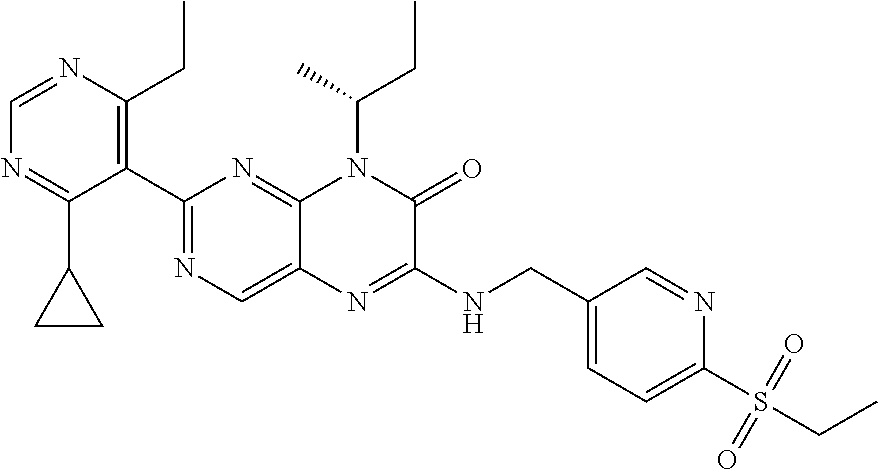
C1=NC(CC)=C(C2=NC=C3C(=N2)N(C(CC)C)C(=O)C(NCC2=CC=C(S(=O)(=O)CC)N=C2)=N3)C(C2CC2)=N1
